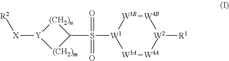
[W4B]1[W3B][W1](S(C2[(CH2)n][Y]([X][R2])[(CH2)m]2)(=O)=O)[W3A][W4A][W2]1[R1]
